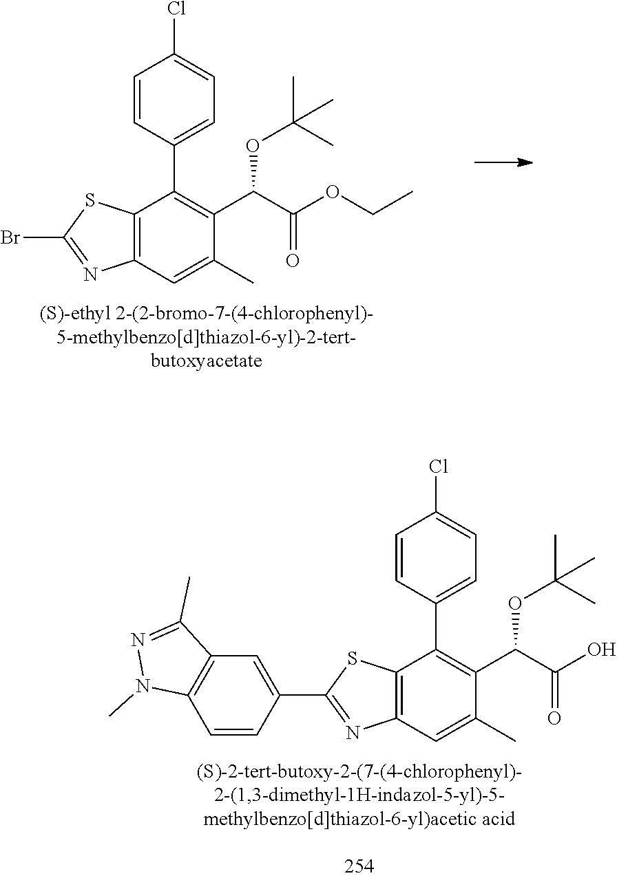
C1=CC(C2=C(C(C(O)=O)OC(C)(C)C)C(C)=CC3=C2SC(C2=CC4=C(C=C2)N(C)N=C4C)=N3)=CC=C1Cl.C1=CC(C2=C(C(C(OCC)=O)OC(C)(C)C)C(C)=CC3=C2SC(Br)=N3)=CC=C1Cl
